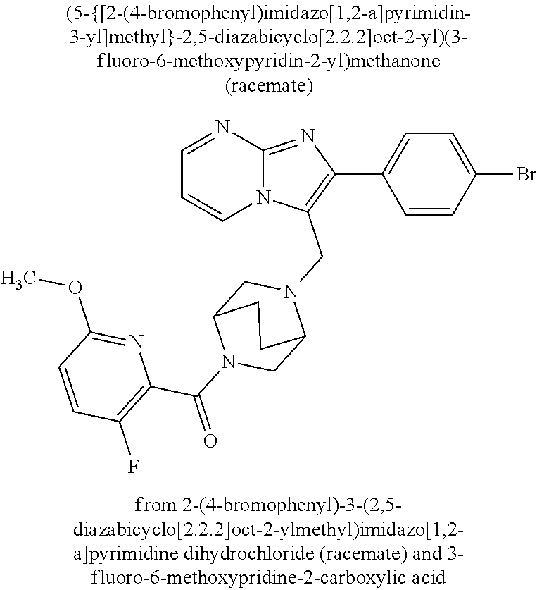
N12C(=NC(C3=CC=C(Br)C=C3)=C1CN1CC3N(C(=O)C4=C(F)C=CC(OC)=N4)CC1CC3)N=CC=C2
